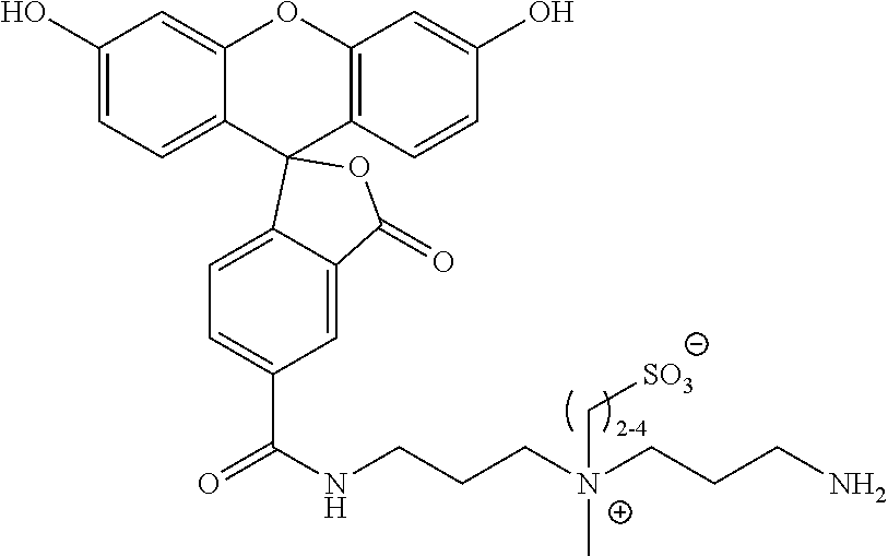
C1(O)=CC=C2C(=C1)OC1=C(C=CC(O)=C1)C21C2=CC=C(C(NCCC[N+](CCCN)(C[SO3])C)=O)C=C2C(=O)O1
